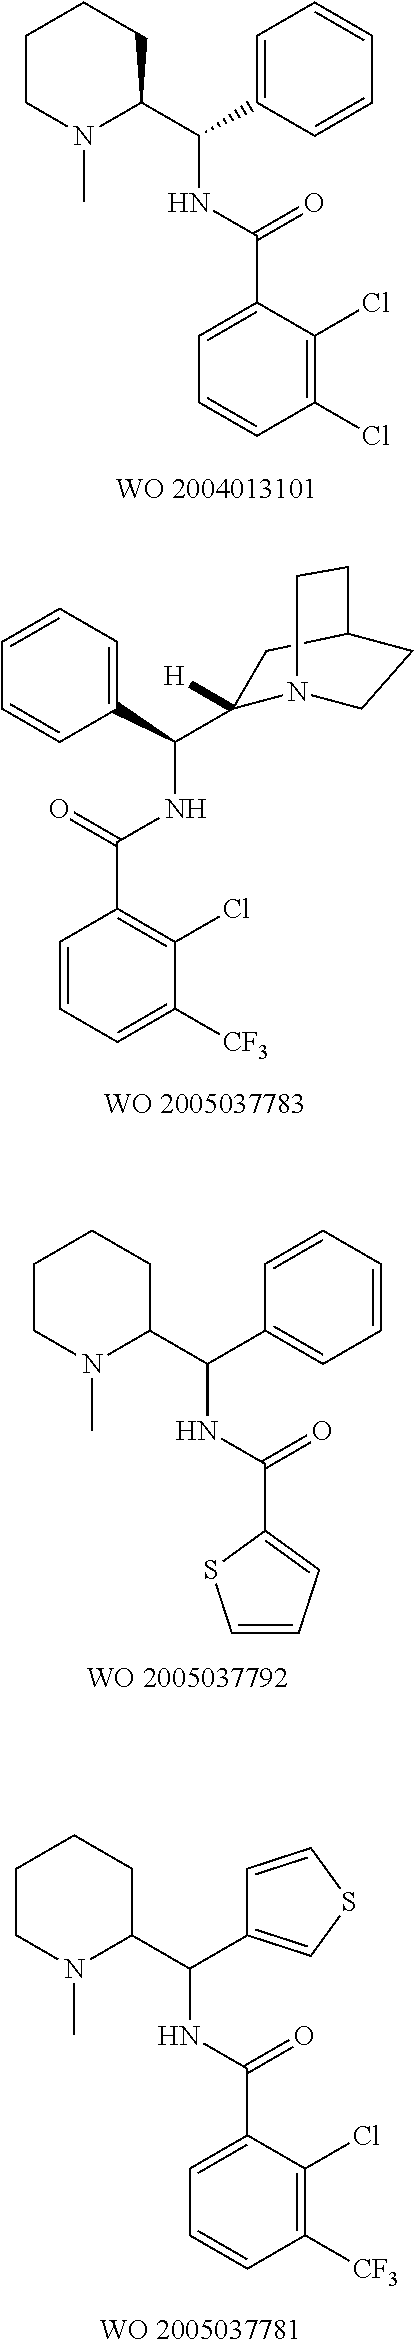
C1CN(C)C(C(NC(C2=CC=CC(Cl)=C2Cl)=O)C2=CC=CC=C2)CC1.C1(C(NC(=O)C2=C(Cl)C([CF3])=CC=C2)C2([H])N3CCC(C2)CC3)=CC=CC=C1.C1CN(C)C(C(NC(C2=CC=CS2)=O)C2=CC=CC=C2)CC1.C1CN(C)C(C(NC(C2=CC=CC([CF3])=C2Cl)=O)C2=CSC=C2)CC1
